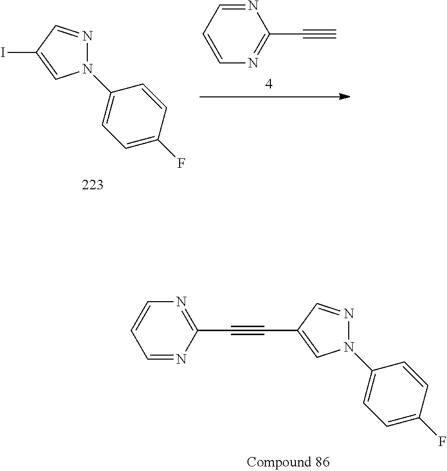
C1(N2N=CC(I)=C2)=CC=C(F)C=C1.N1=CC=CN=C1C#C.N1=C(C#CC2=CN(C3=CC=C(F)C=C3)N=C2)N=CC=C1
